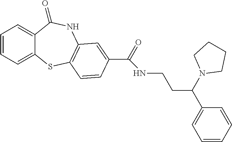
C1=CC=C2C(=C1)C(=O)NC1=C(S2)C=CC(C(=O)NCCC(C2=CC=CC=C2)N2CCCC2)=C1
